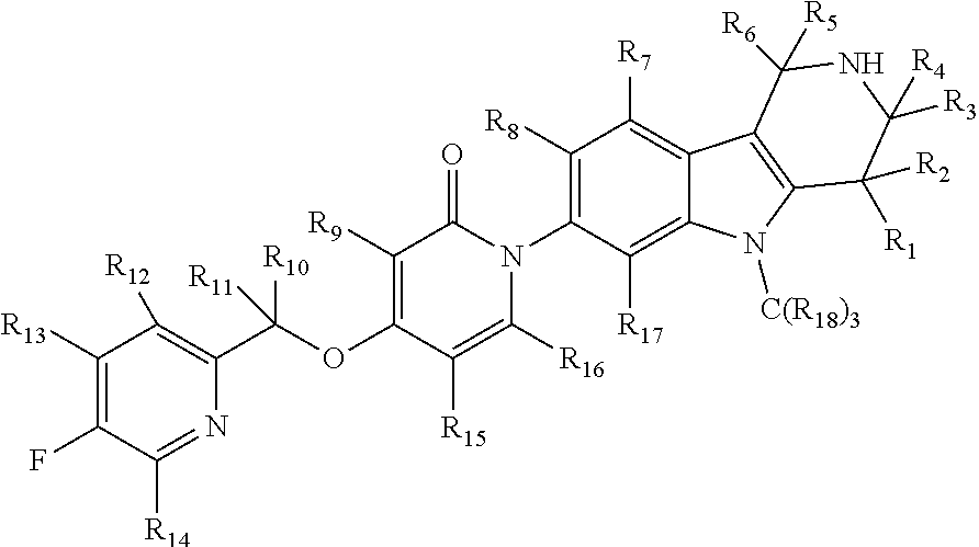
C1([R13])=C(F)C([R14])=NC(C(OC2=C([R9])C(=O)N(C3=C([R8])C([R7])=C4C(=C3[R17])N([C(R18)3])C3=C4C([R5])([R6])NC([R4])([R3])C3([R2])[R1])C([R16])=C2[R15])([R10])[R11])=C1[R12]
